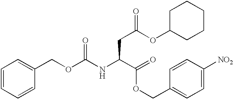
C(OC(NC(C(OCC1=CC=C([NO2])C=C1)=O)CC(OC1CCCCC1)=O)=O)C1=CC=CC=C1
